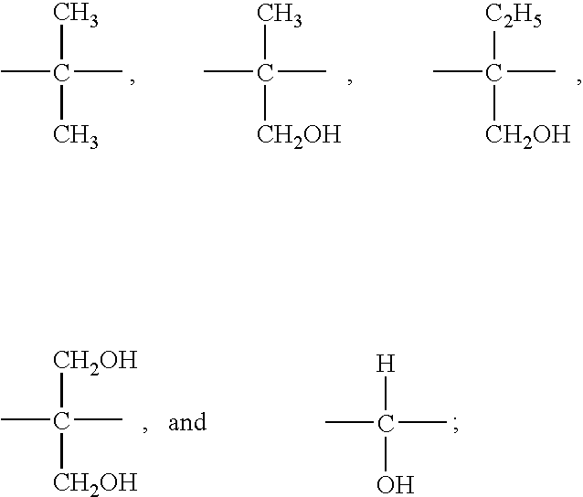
CC(C)(C)C.CC(C)(C)[CH2OH].CC([C2H5])(C)[CH2OH].CC(C)([CH2OH])[CH2OH].CC([H])(O)C
